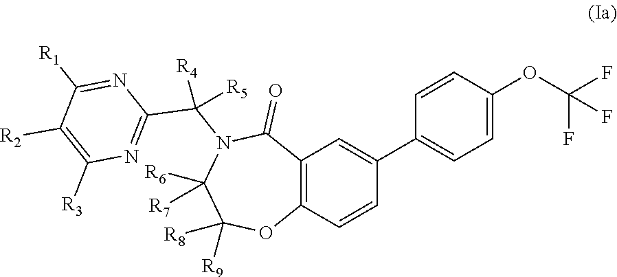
C12=C(C=CC(C3=CC=C(OC(F)(F)F)C=C3)=C1)OC([R8])([R9])C([R6])([R7])N(C(C1=NC([R3])=C([R2])C([R1])=N1)([R5])[R4])C2=O
